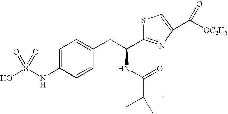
C1=C(NS(O)(=O)=O)C=CC(CC(NC(=O)C(C)(C)C)C2=NC(C([OC2H5])=O)=CS2)=C1
